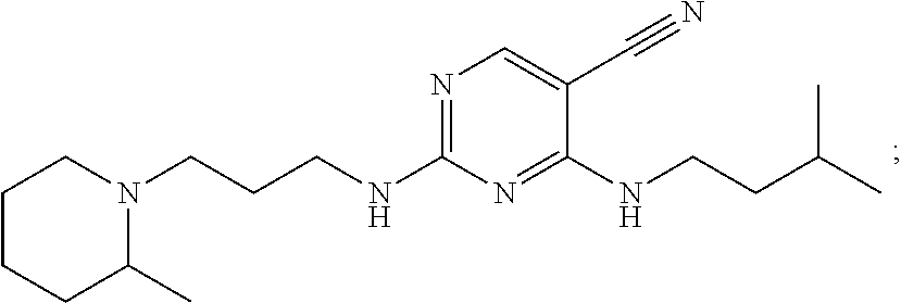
C1CCC(C)N(CCCNC2=NC=C(C#N)C(NCCC(C)C)=N2)C1
